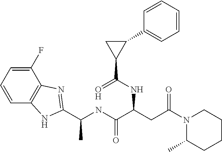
C1=CC2=C(C(F)=C1)N=C(C(C)NC(=O)C(NC(=O)C1C(C3=CC=CC=C3)C1)CC(N1C(C)CCCC1)=O)N2
